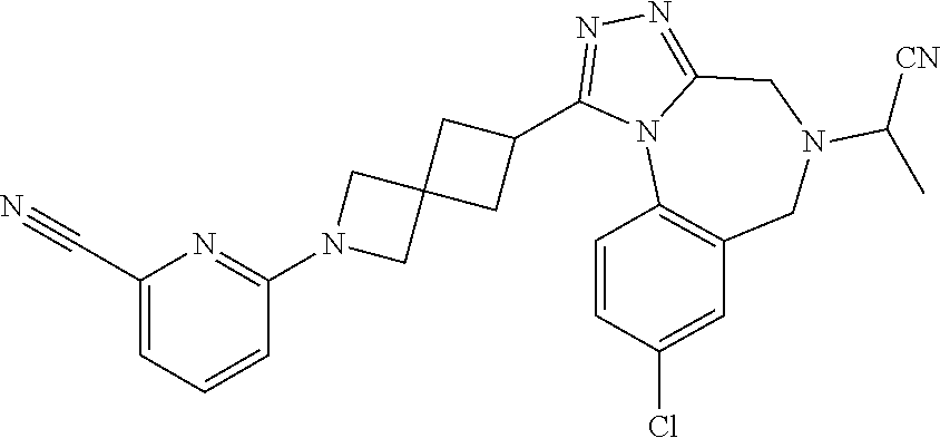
C1(C#N)=CC=CC(N2CC3(C2)CC(C2=NN=C4N2C2=C(CN(C([CN])C)C4)C=C(Cl)C=C2)C3)=N1
